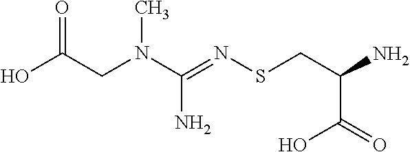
OC(CN(C(=NSCC(N)C(O)=O)N)C)=O
